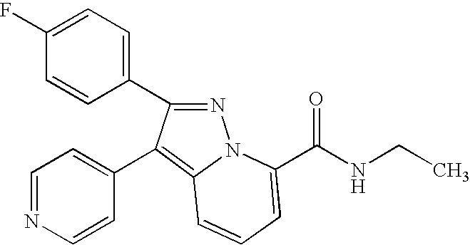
C1(F)=CC=C(C2=NN3C(=C2C2=CC=NC=C2)C=CC=C3C(NCC)=O)C=C1
